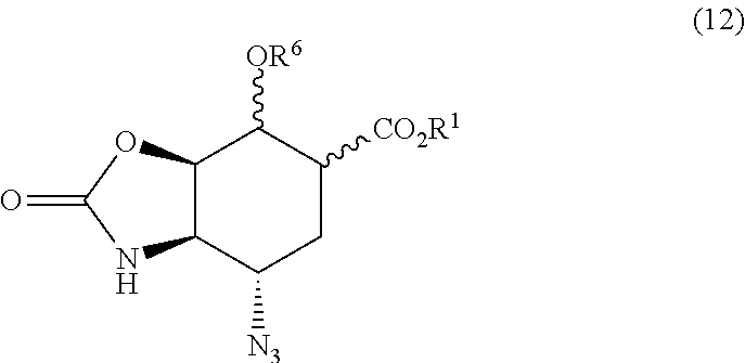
C12C(C([N3])CC([CO2R1])C1[OR6])NC(=O)O2
